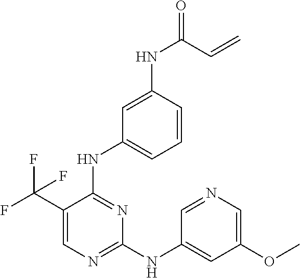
N(C1=NC=C(C(F)(F)F)C(NC2=CC=CC(NC(C=C)=O)=C2)=N1)C1=CC(OC)=CN=C1
